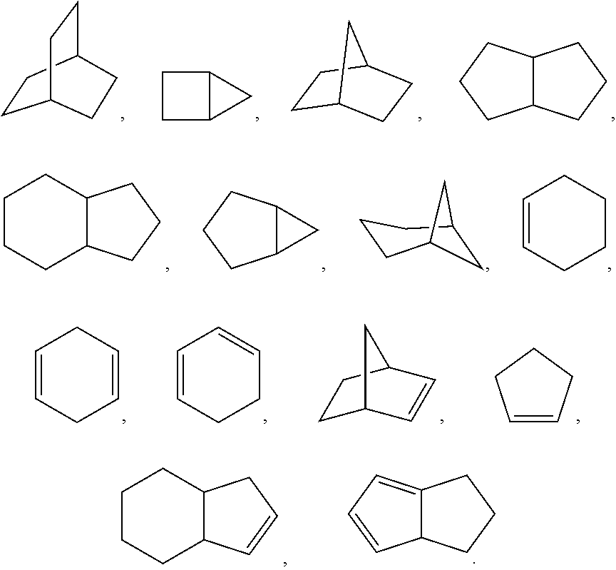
C1CC2C1C2.C1CC2CCC1CC2.C1C2CCC(C1)C2.C12C(CCC1)CCC2.C1=CCC=CC1.C1=CCCC=C1.C1C2C=CC(C1)C2.C1=CCCC1.C1CCC2C(C1)CC=C2.C12C(=CC=C1)CCC2.C12C(CCC1)C2.C1CCC2C(C1)CCC2.C1C2CCCC1C2.C1=CCCCC1
